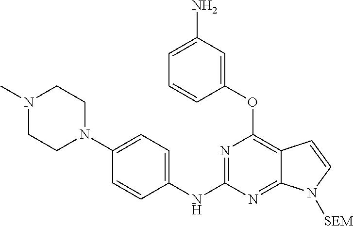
N1(C)CCN(C2=CC=C(NC3=NC(OC4=CC(N)=CC=C4)=C4C(=N3)N([SEM])C=C4)C=C2)CC1
